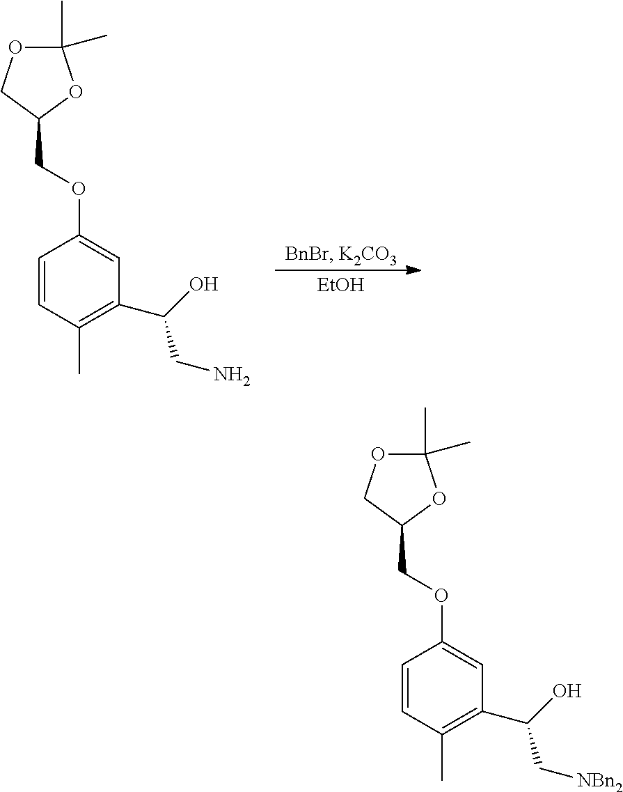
C1=CC(C)=C(C(O)CN)C=C1OCC1OC(C)(C)OC1.[EtOH].C1=CC(C)=C(C(O)C[NBn2])C=C1OCC1OC(C)(C)OC1
